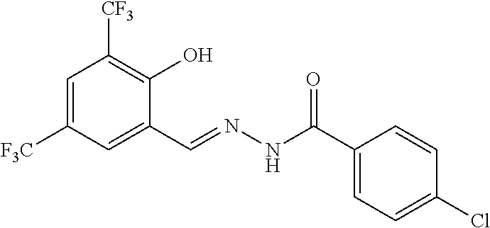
C1=C([F3C])C=C(C=NNC(C2=CC=C(Cl)C=C2)=O)C(O)=C1[CF3]
